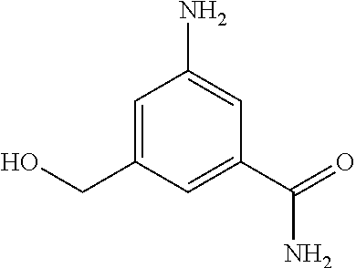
C1=C(CO)C=C(C(N)=O)C=C1N
